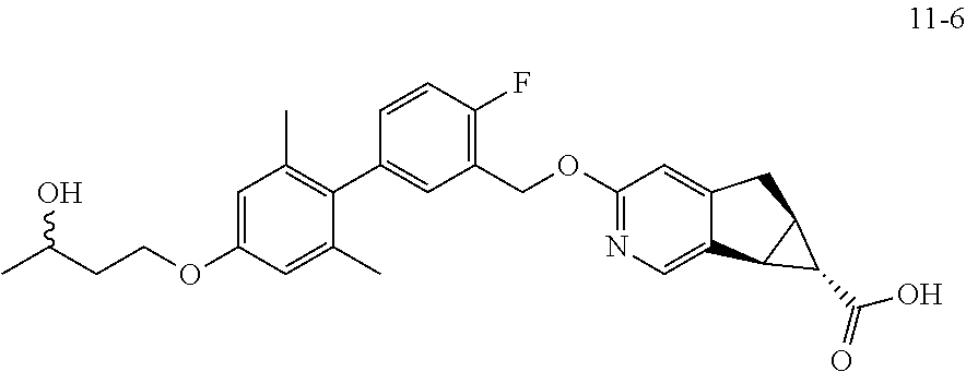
CC(CCOC1=CC(C)=C(C2=CC(COC3=NC=C4C(=C3)CC3C4C3C(O)=O)=C(F)C=C2)C(C)=C1)O
